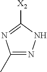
[X2]C1=NC(C)=NN1
